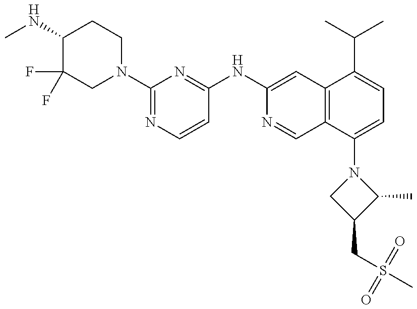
C1(NC)C(F)(F)CN(C2=NC=CC(NC3=CC4=C(C=N3)C(N3CC(CS(C)(=O)=O)C3C)=CC=C4C(C)C)=N2)CC1
